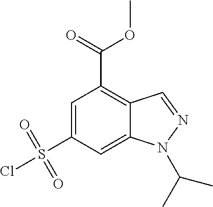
C1=C(S(=O)(=O)Cl)C=C2C(=C1C(OC)=O)C=NN2C(C)C
